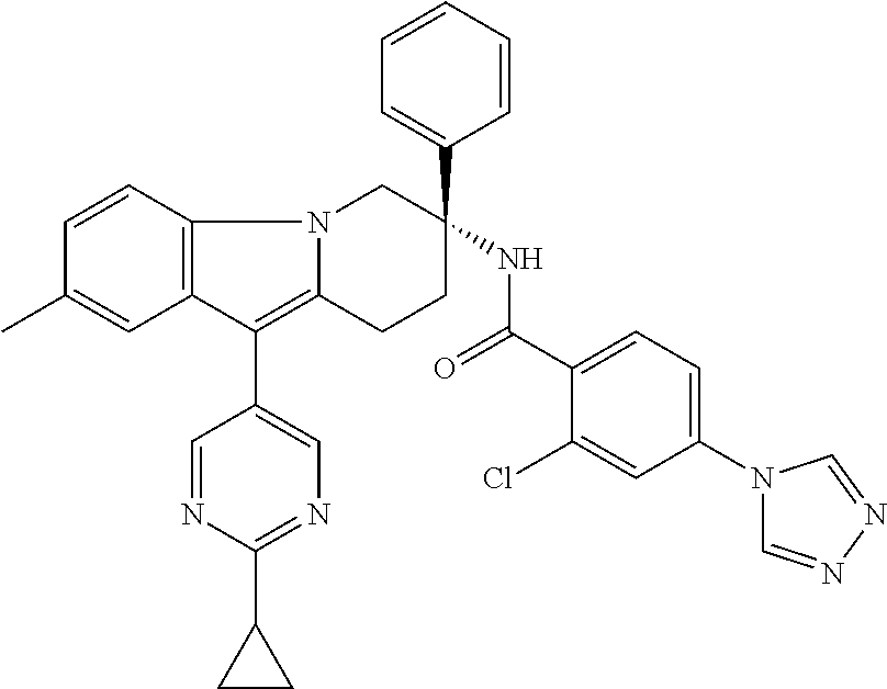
C12=C(C=CC(C)=C1)N1C(=C2C2=CN=C(C3CC3)N=C2)CCC(C2=CC=CC=C2)(NC(=O)C2=CC=C(N3C=NN=C3)C=C2Cl)C1
